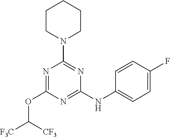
N1=C(NC2=CC=C(F)C=C2)N=C(N2CCCCC2)N=C1OC([F3C])[CF3]
